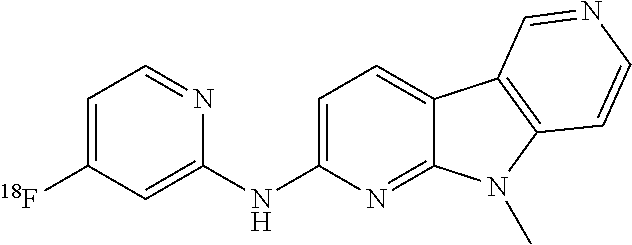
N(C1=CC=C2C(=N1)N(C)C1=C2C=NC=C1)C1=CC([18F])=CC=N1
